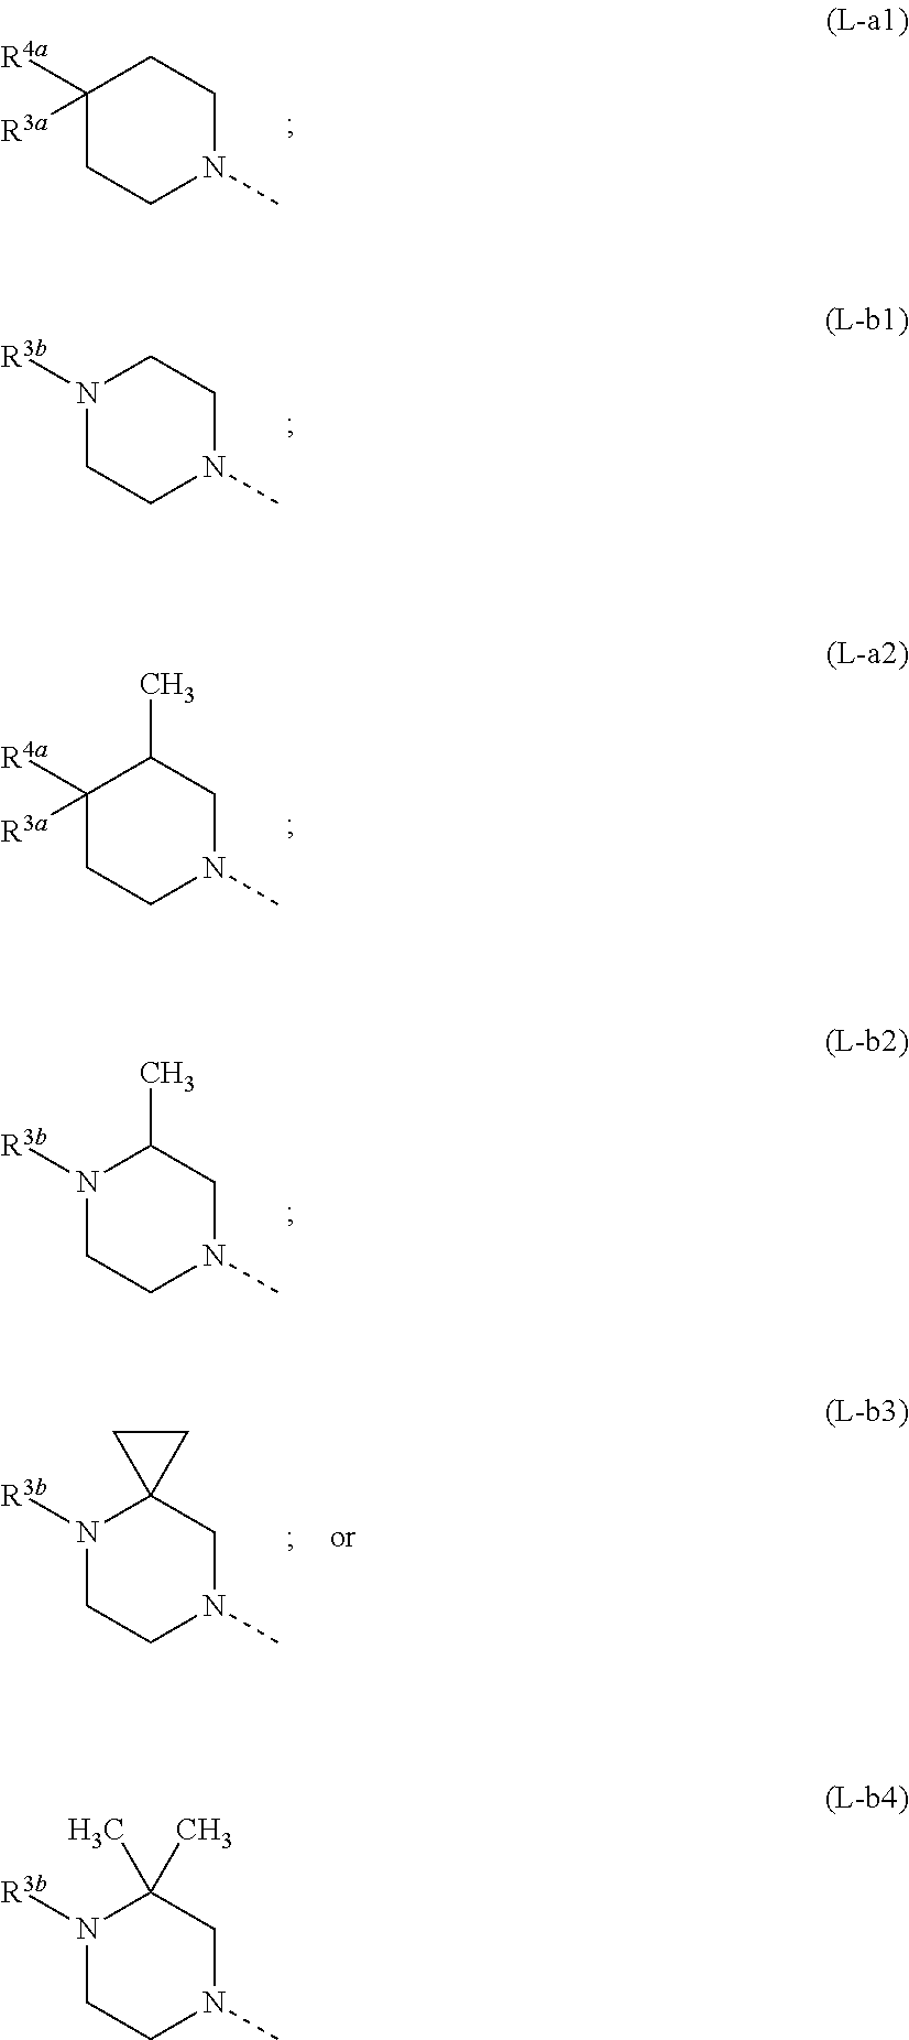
C1([R4a])([R3a])CCN(C)CC1.N1([R3b])CCN(C)CC1.C1([R4a])([R3a])CCN(C)CC1C.N1([R3b])CCN(C)CC1C.N1([R3b])CCN(C)CC12CC2.N1([R3b])CCN(C)CC1(C)C
